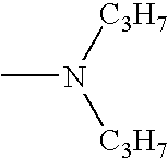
CN([C3H7])[C3H7]
